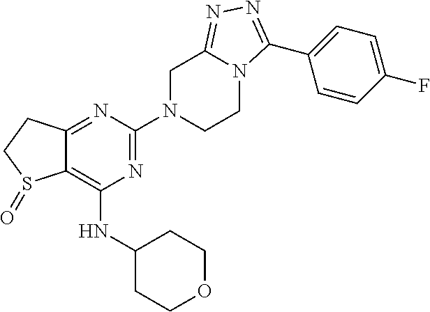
C12=NC(N3CCN4C(=NN=C4C4=CC=C(F)C=C4)C3)=NC(NC3CCOCC3)=C1S(=O)CC2
